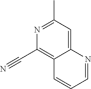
C12=CC(C)=NC(C#N)=C1C=CC=N2
